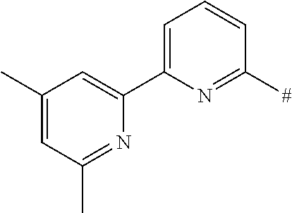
C1=C(C2=CC(C)=CC(C)=N2)N=C([#])C=C1
